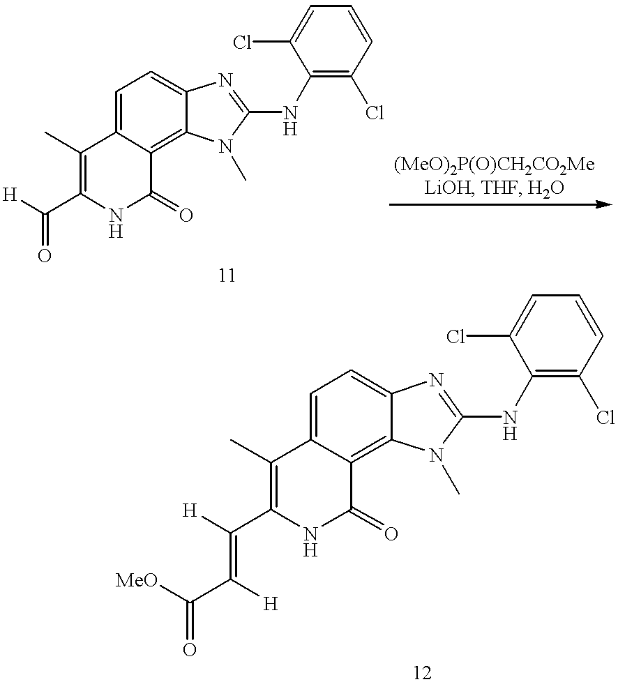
[H]C(C1=C(C)C2=CC=C3C(=C2C(=O)N1)N(C)C(NC1=C(Cl)C=CC=C1Cl)=N3)=O.[H]C(C1=C(C)C2=CC=C3C(=C2C(=O)N1)N(C)C(NC1=C(Cl)C=CC=C1Cl)=N3)=C([H])C([MeO])=O
